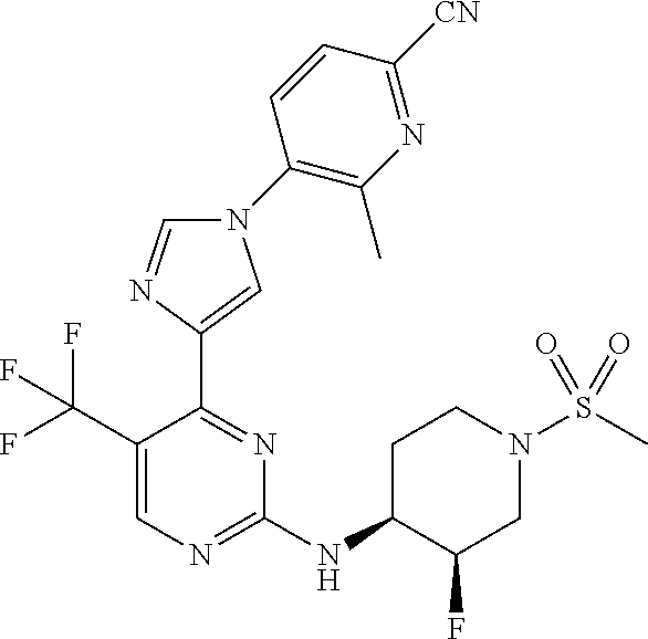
C1(NC2C(F)CN(S(C)(=O)=O)CC2)=NC=C(C(F)(F)F)C(C2=CN(C3=C(C)N=C([CN])C=C3)C=N2)=N1
